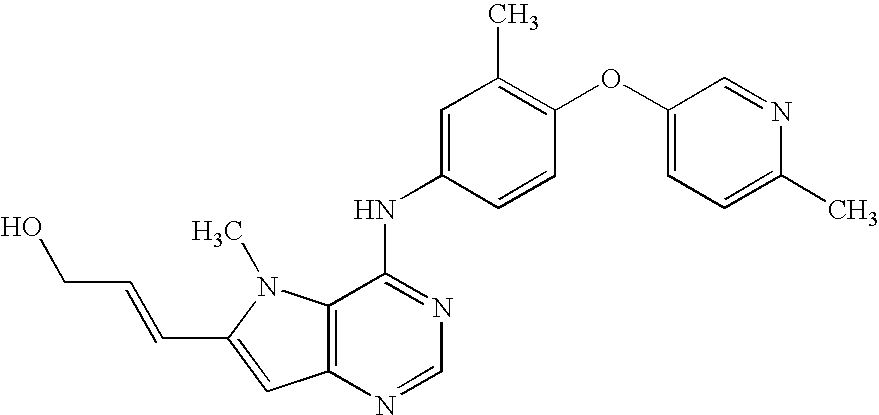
OCC=CC1=CC2=C(N1C)C(NC1=CC(C)=C(OC3=CC=C(C)N=C3)C=C1)=NC=N2
